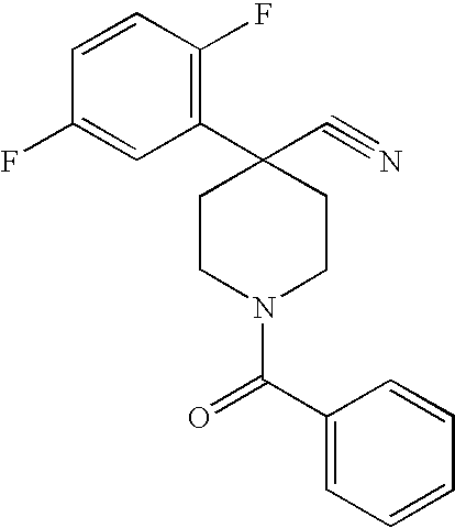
C1CC(C2=C(F)C=CC(F)=C2)(C#N)CCN1C(=O)C1=CC=CC=C1
